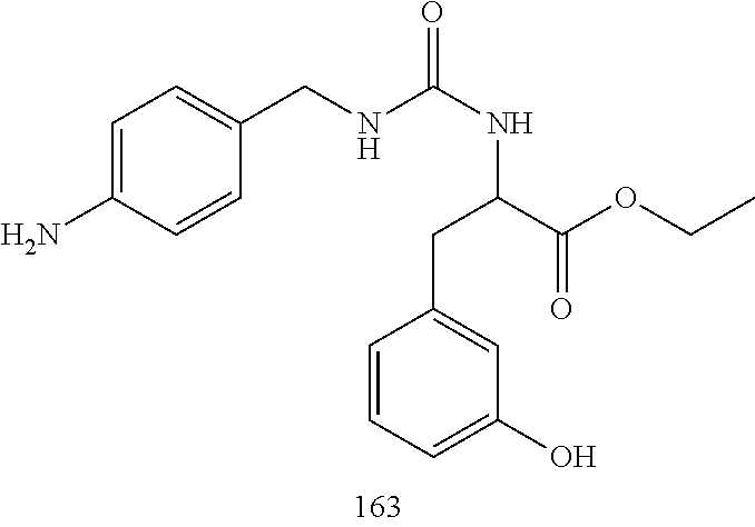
C1=CC=C(O)C=C1CC(NC(=O)NCC1=CC=C(N)C=C1)C(OCC)=O
